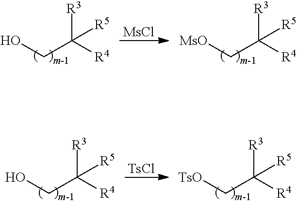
OCC([R4])([R3])[R5].[MsCl].[MsO]CC([R4])([R3])[R5].OCC([R4])([R3])[R5].[TsCl].[TsO]CC([R4])([R3])[R5]
